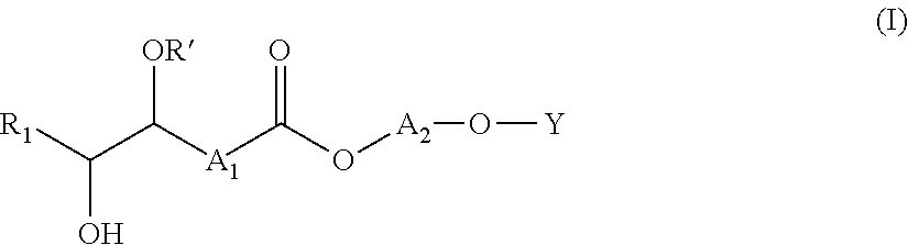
[R1]C(C([A1]C(O[A2]O[Y])=O)[OR])O
